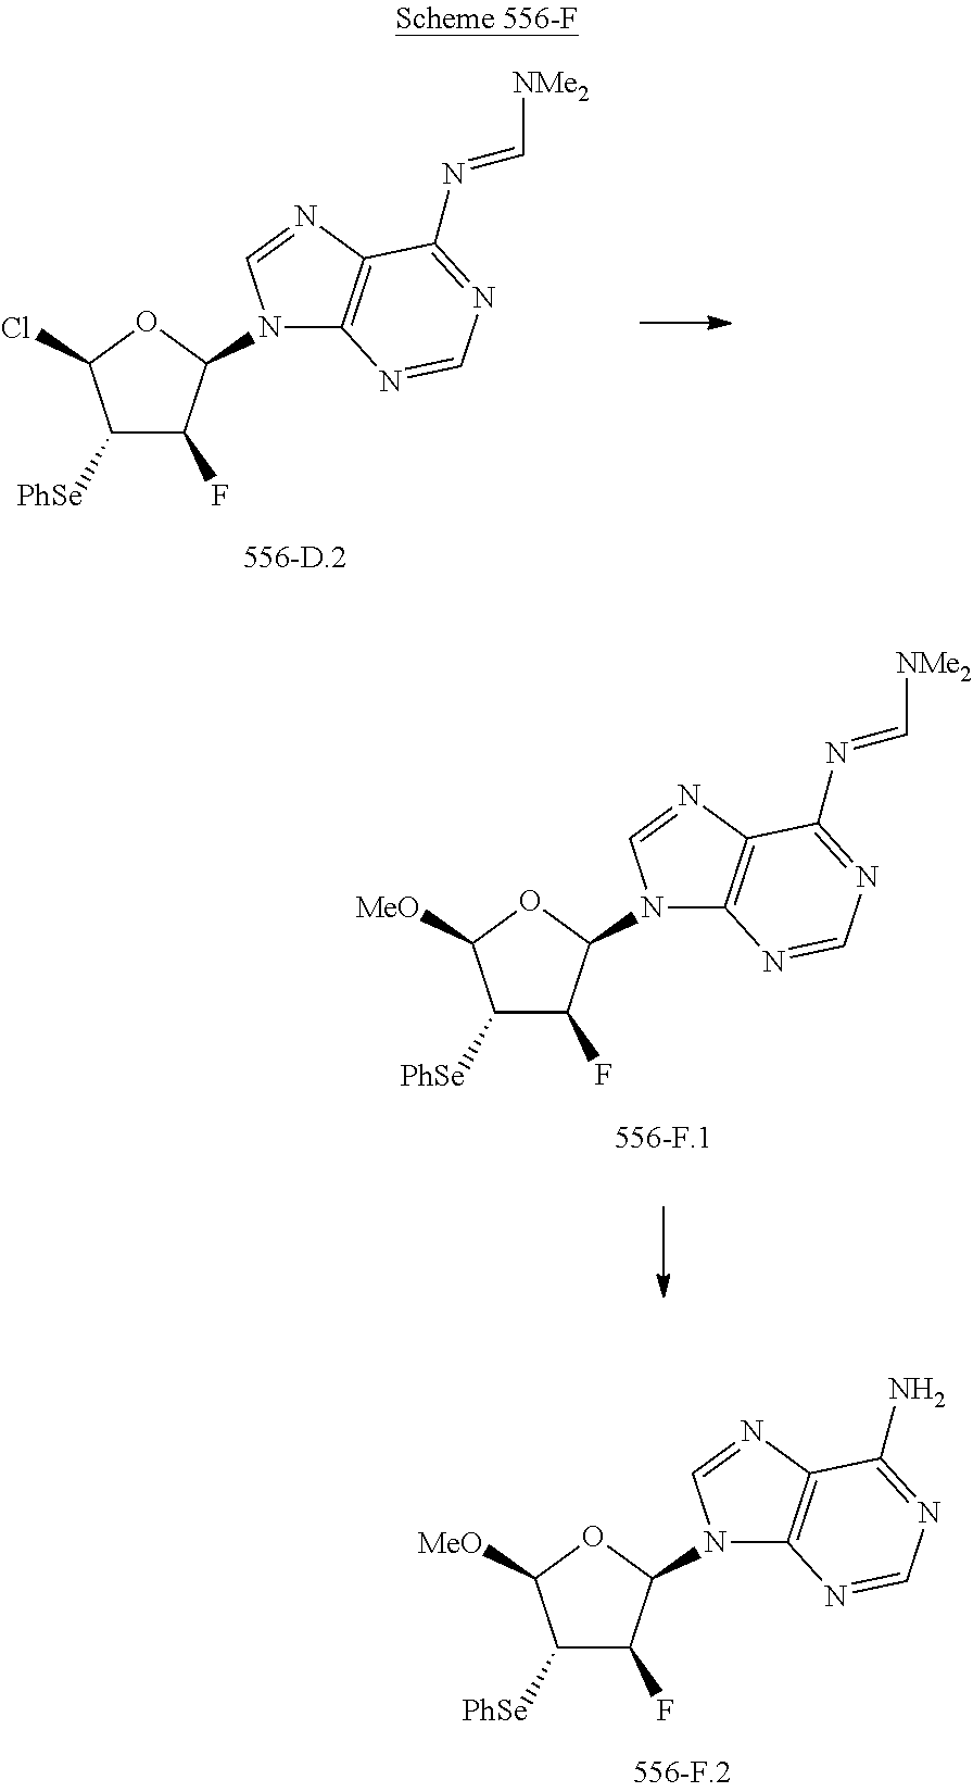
C1([PhSe])C(F)C(N2C3=C(N=C2)C(N)=NC=N3)OC1[MeO].C1([PhSe])C(F)C(N2C3=C(N=C2)C(N=C[NMe2])=NC=N3)OC1Cl.C1([PhSe])C(F)C(N2C3=C(N=C2)C(N=C[NMe2])=NC=N3)OC1[MeO]
